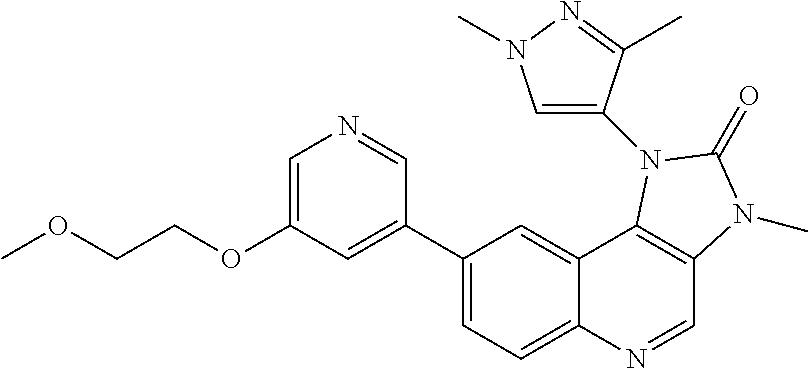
C1(C2=CC(OCCOC)=CN=C2)=CC=C2C(=C1)C1=C(C=N2)N(C)C(=O)N1C1=CN(C)N=C1C
